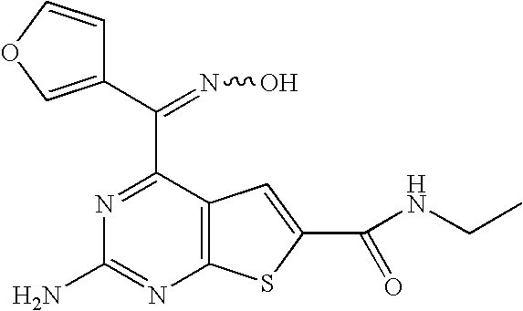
C1(C(=NO)C2=NC(N)=NC3=C2C=C(C(NCC)=O)S3)=COC=C1
